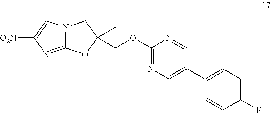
C12=NC([O2N])=CN1CC(COC1=NC=C(C3=CC=C(F)C=C3)C=N1)(C)O2
